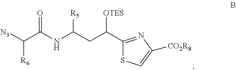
C([R6])([N3])C(NC(CC(C1=NC([CO2R8])=CS1)[OTES])[R5])=O
